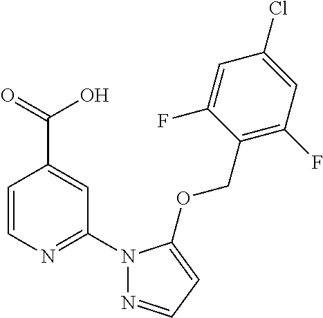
C1=CN=C(N2N=CC=C2OCC2=C(F)C=C(Cl)C=C2F)C=C1C(=O)O
